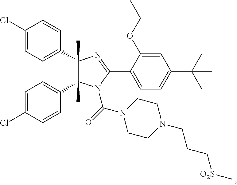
C1=C(OCC)C(C2=NC(C3=CC=C(Cl)C=C3)(C)C(C3=CC=C(Cl)C=C3)(C)N2C(=O)N2CCN(CCC[O2S]C)CC2)=CC=C1C(C)(C)C
